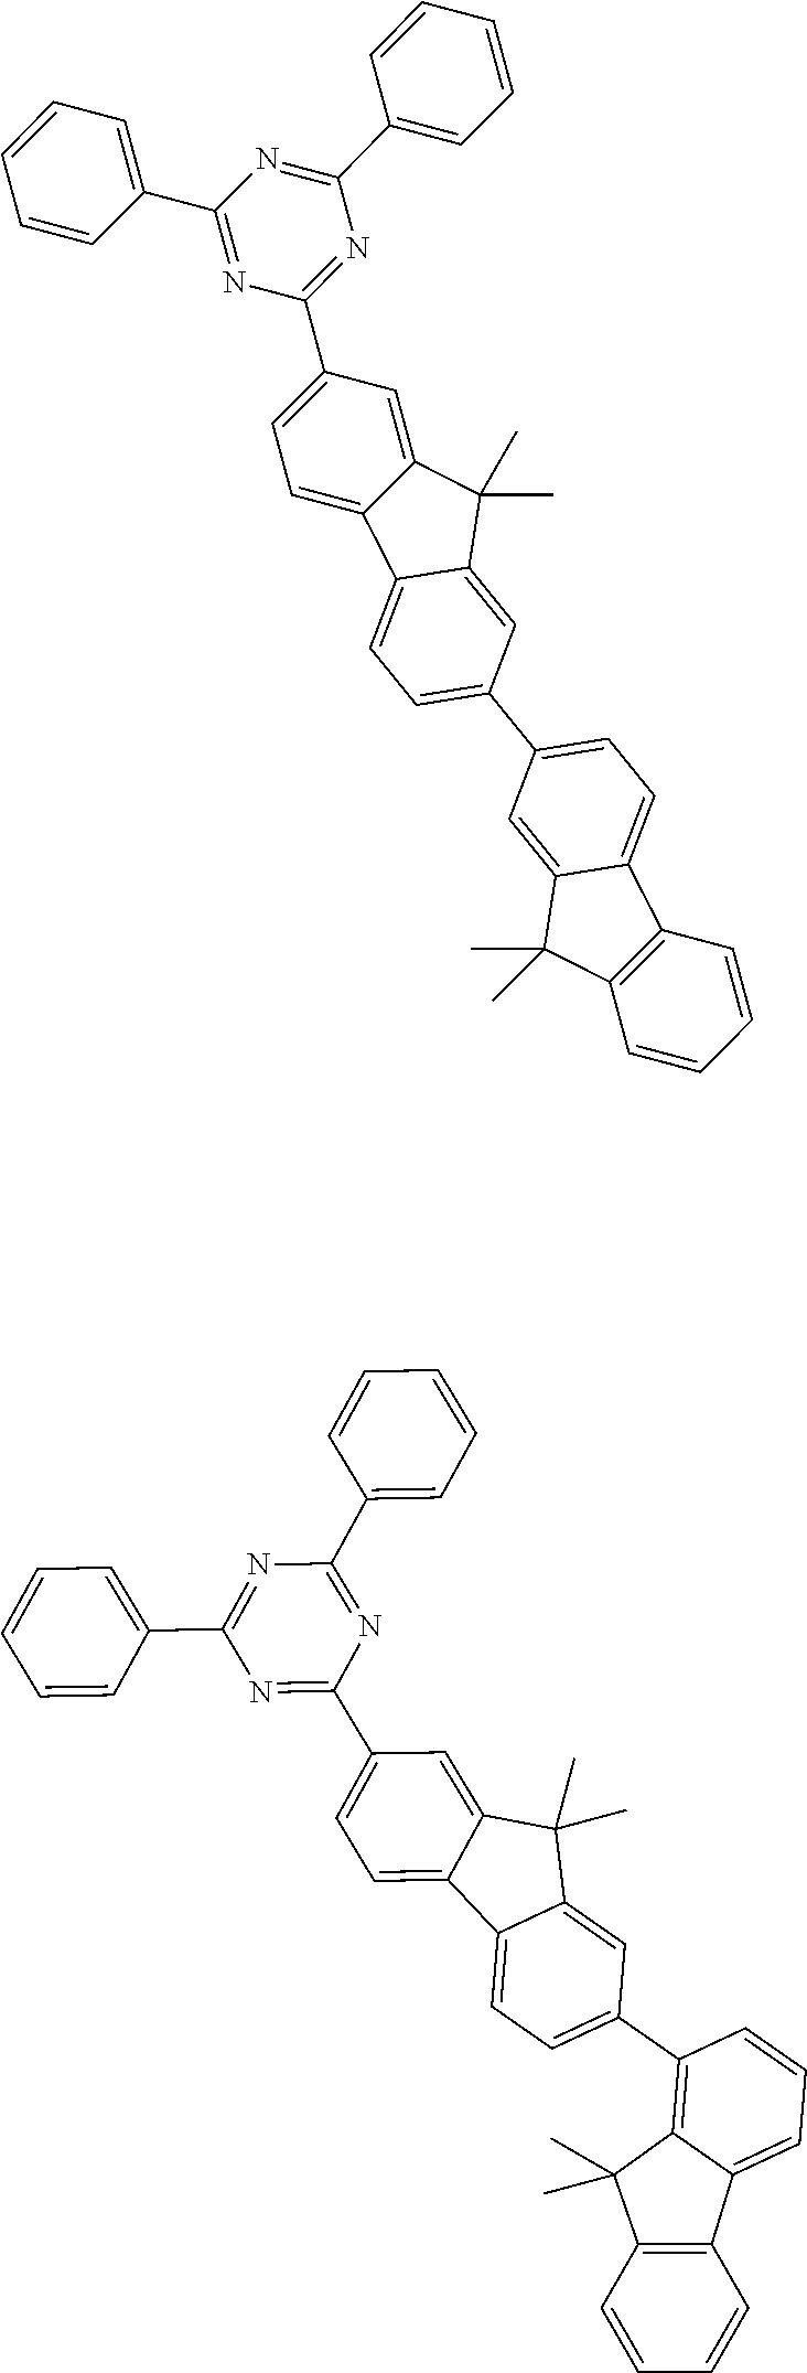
N1=C(C2=CC=C3C(=C2)C(C)(C)C2=CC(C4=C5C(=CC=C4)C4=C(C5(C)C)C=CC=C4)=CC=C32)N=C(C2=CC=CC=C2)N=C1C1=CC=CC=C1.N1=C(C2=CC=CC=C2)N=C(C2=CC=CC=C2)N=C1C1=CC=C2C(=C1)C(C)(C)C1=CC(C3=CC=C4C(=C3)C(C)(C)C3=C4C=CC=C3)=CC=C21
